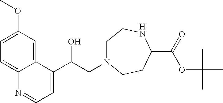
C1=C(OC)C=C2C(=C1)N=CC=C2C(CN1CCNC(C(OC(C)(C)C)=O)CC1)O
